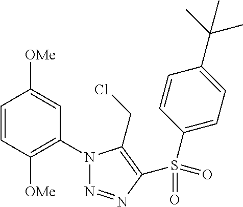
C1=CC([OMe])=C(N2N=NC(S(=O)(C3=CC=C(C(C)(C)C)C=C3)=O)=C2CCl)C=C1[OMe]
